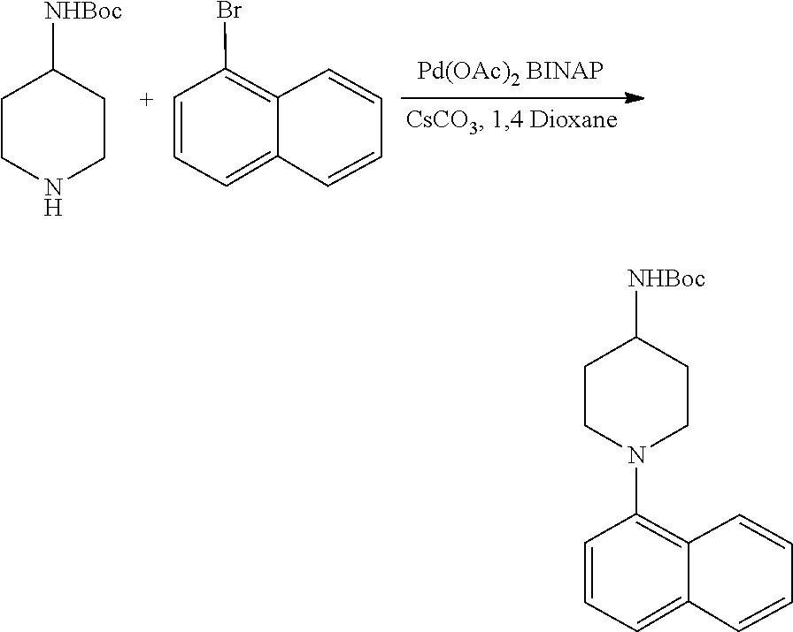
N1CCC([NHBoc])CC1.C1=CC=CC2=CC=[C+]C(Br)=C12.C1=CC=CC2=CC=CC(N3CCC([NHBoc])CC3)=C12
